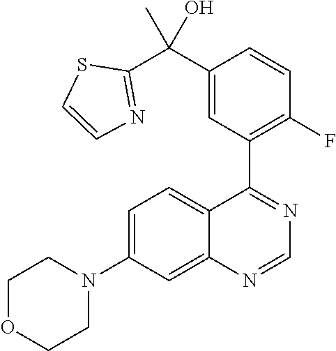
C12=CC(N3CCOCC3)=CC=C1C(C1=C(F)C=CC(C(C3=NC=CS3)(C)O)=C1)=NC=N2
